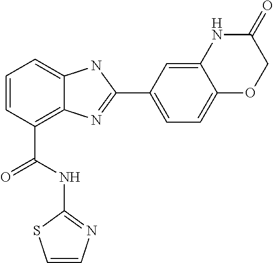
C1=CC(C(NC2=NC=CS2)=O)=C2C(=C1)NC(C1=CC=C3C(=C1)NC(=O)CO3)=N2
